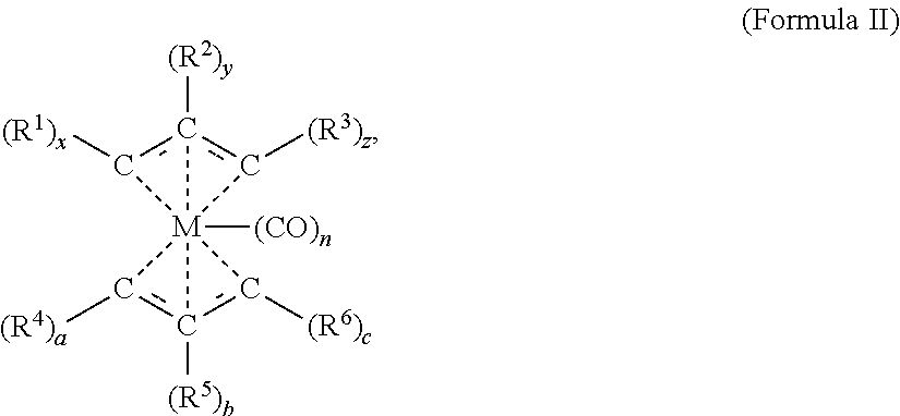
c1([(R1)x])c2([(R2)y])c([(R3)z])[M]1234([(CO)n])c([(R4)a])c3([(R5)b])c4[(R6)c]
